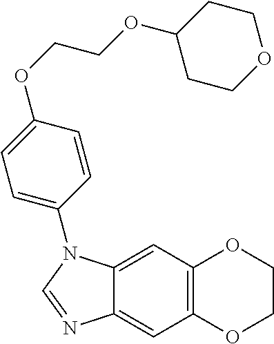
C12=C(C=C3C(=C1)N=CN3C1=CC=C(OCCOC3CCOCC3)C=C1)OCCO2
